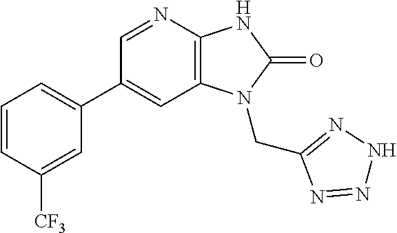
C1(C2=CC=CC([CF3])=C2)=CC2=C(N=C1)NC(=O)N2CC1=NNN=N1
